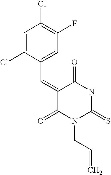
C1=C(Cl)C(C=C2C(=O)N(CC=C)C(=S)NC2=O)=CC(F)=C1Cl
